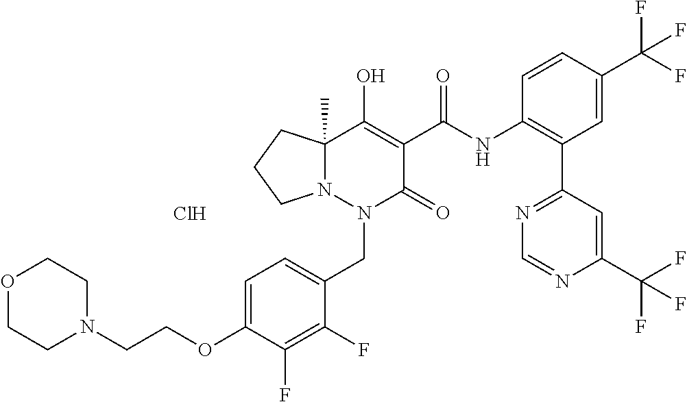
C1=C(OCCN2CCOCC2)C(F)=C(F)C(CN2C(=O)C(C(=O)NC3=C(C4=NC=NC(C(F)(F)F)=C4)C=C(C(F)(F)F)C=C3)=C(O)C3(C)N2CCC3)=C1.Cl
